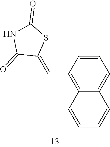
C1(C=C2SC(=O)NC2=O)=C2C(=CC=C1)C=CC=C2
